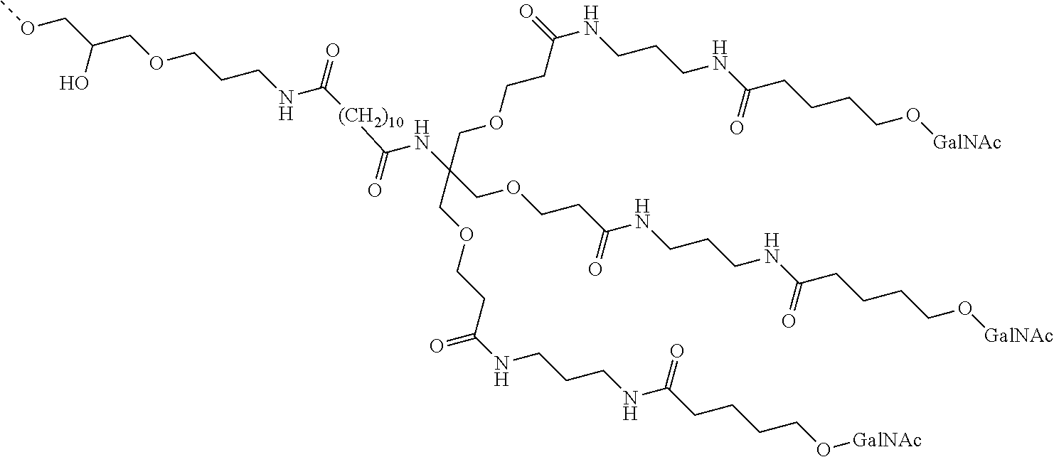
C(NCCCNC(CCCCO[GalNAc])=O)(=O)CCOCC(COCCC(NCCCNC(CCCCO[GalNAc])=O)=O)(NC([(CH2)10]C(=O)NCCCOCC(COC)O)=O)COCCC(NCCCNC(CCCCO[GalNAc])=O)=O
